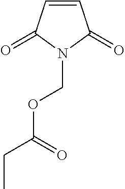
C1=CC(=O)N(COC(CC)=O)C1=O
